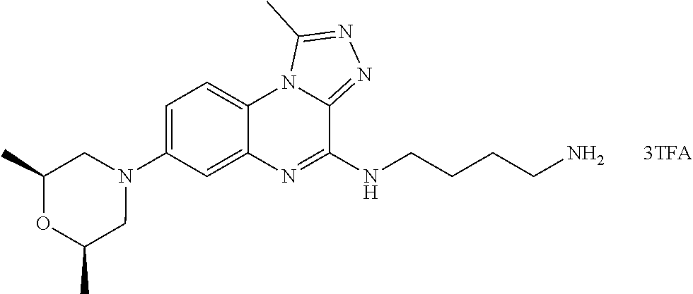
N1(C2=CC=C3C(=C2)N=C(NCCCCN)C2=NN=C(C)N32)CC(C)OC(C)C1.[3TFA]
